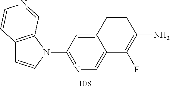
C12=C(N(C3=NC=C4C(=C3)C=CC(N)=C4F)C=C1)C=NC=C2
